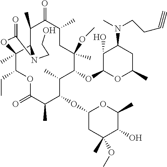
C1(C)C2C(C)(C(CC)OC(=O)C(C)C(OC3CC(C)(OC)C(O)C(C)O3)C(C)C(OC3OC(C)CC(N(C)CCC#C)C3O)C(C)(OC)CC(C)C1=O)OC(=O)N2CCO
